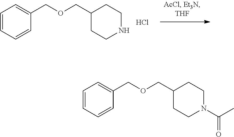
C1=CC=CC(COCC2CCN(C(C)=O)CC2)=C1.C1=CC=CC(COCC2CCNCC2)=C1.Cl
